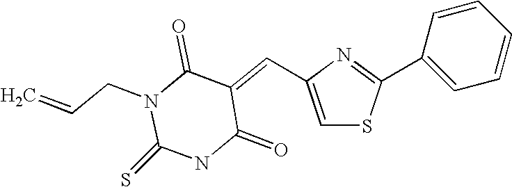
C1=C(C=C2C(=O)N(CC=C)C(=S)NC2=O)N=C(C2=CC=CC=C2)S1
